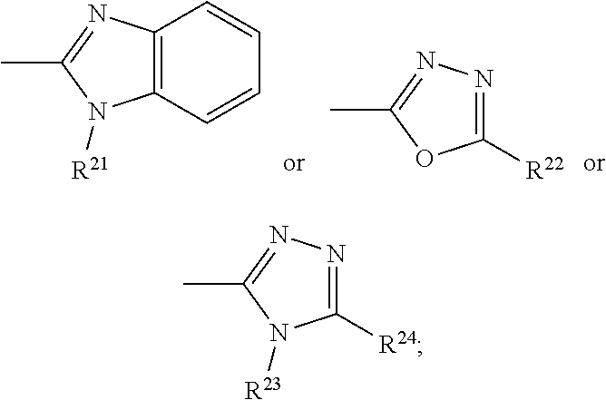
C12=C(C=CC=C1)N([R21])C(C)=N2.C1([R22])=NN=C(C)O1.C1([R24])=NN=C(C)N1[R23]
